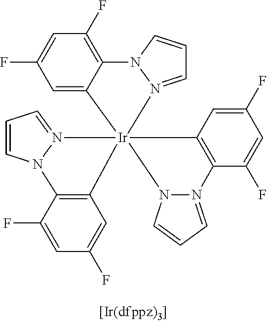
C12=C(F)C=C(F)C=C1[Ir]13(C4=C(C(F)=CC(F)=C4)N4=CC=CN14)(N1=CC=CN1C1=C3C=C(F)C=C1F)N1=CC=CN21
